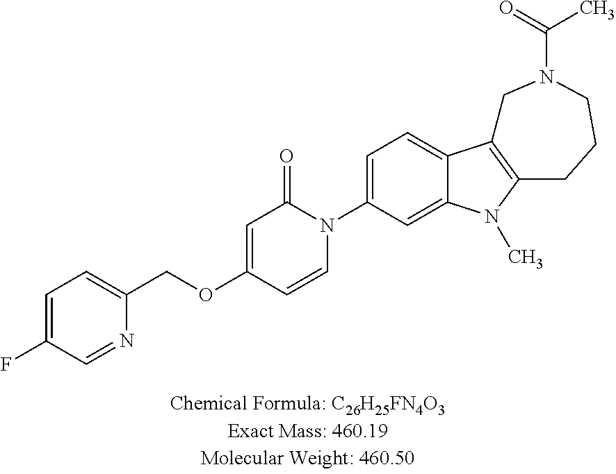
N1(C2=CC=C3C(=C2)N(C)C2=C3CN(C(=O)C)CCC2)C(=O)C=C(OCC2=CC=C(F)C=N2)C=C1
